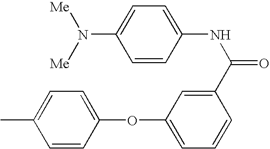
CC1=CC=C(OC2=CC=CC(C(NC3=CC=C(N([Me])[Me])C=C3)=O)=C2)C=C1
